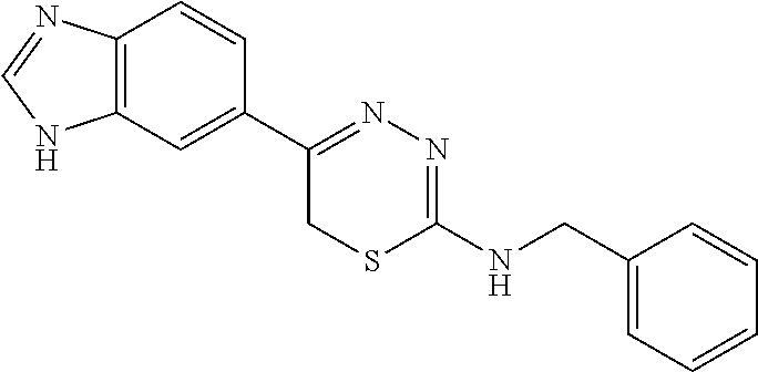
C12=C(C=C(C3=NN=C(NCC4=CC=CC=C4)SC3)C=C1)NC=N2
